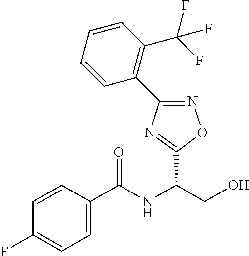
C1(F)=CC=C(C(NC(CO)C2=NC(C3=C(C(F)(F)F)C=CC=C3)=NO2)=O)C=C1
